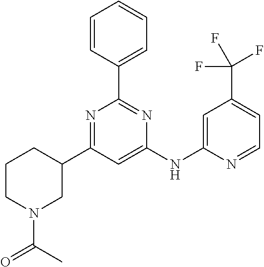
C1C(C2=NC(C3=CC=CC=C3)=NC(NC3=CC(C(F)(F)F)=CC=N3)=C2)CCCN1C(=O)C
